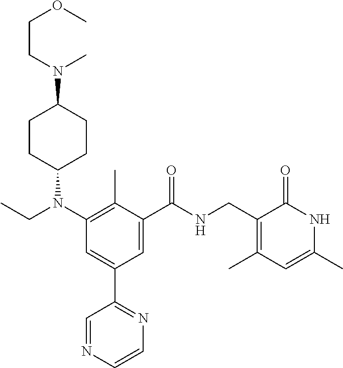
C1CC(N(CC)C2=C(C)C(C(=O)NCC3=C(C)C=C(C)NC3=O)=CC(C3=NC=CN=C3)=C2)CCC1N(C)CCOC
